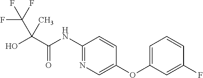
C(C(NC1=NC=C(OC2=CC=CC(F)=C2)C=C1)=O)(C)(O)C(F)(F)F
